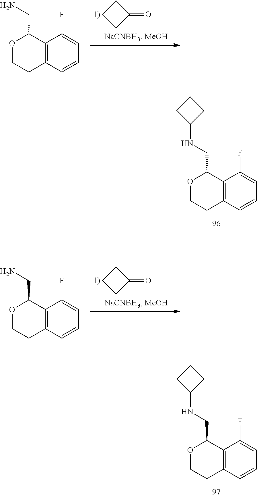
C12=C(C=CC=C1F)CCOC2CNC1CCC1.C12=C(C=CC=C1F)CCOC2CNC1CCC1.C1(=O)CCC1.C12=C(C=CC=C1F)CCOC2CN.C1(=O)CCC1.C12=C(C=CC=C1F)CCOC2CN
